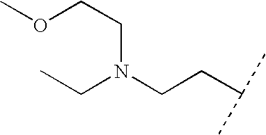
O(CCN(CC)CCC(C)C)C
